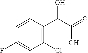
C1=CC(F)=CC(Cl)=C1C(C(=O)O)O
